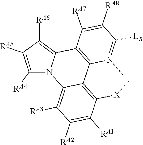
C12=C([X]C)C([RA1])=C([RA2])C([RA3])=C1N1C(=C([RA6])C([RA5])=C1[RA4])C1=C2N(C)=C([LB])C([RA8])=C1[RA7]
